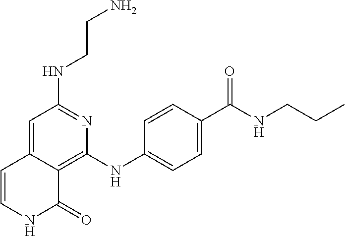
N(C1=NC(NC2=CC=C(C(NCCC)=O)C=C2)=C2C(=C1)C=CNC2=O)CCN
